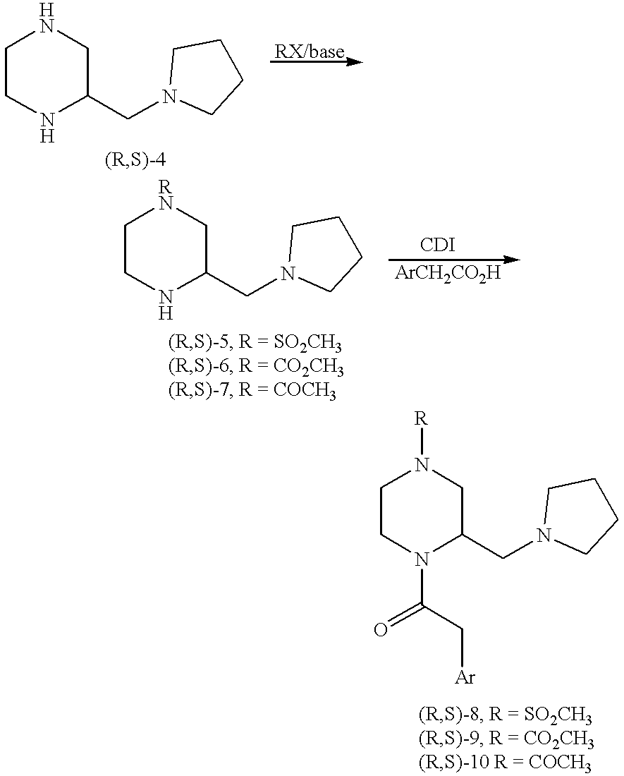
C1CNC(CN2CCCC2)CN1.C1CNC(CN2CCCC2)C[RN]1.C1CN(C(=O)C[Ar])C(CN2CCCC2)CN1[R]
